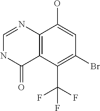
C12=C(C(C(F)(F)F)=C(Br)C=C1O)C(=O)NC=N2
